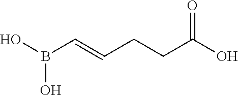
OB(C=CCCC(O)=O)O
